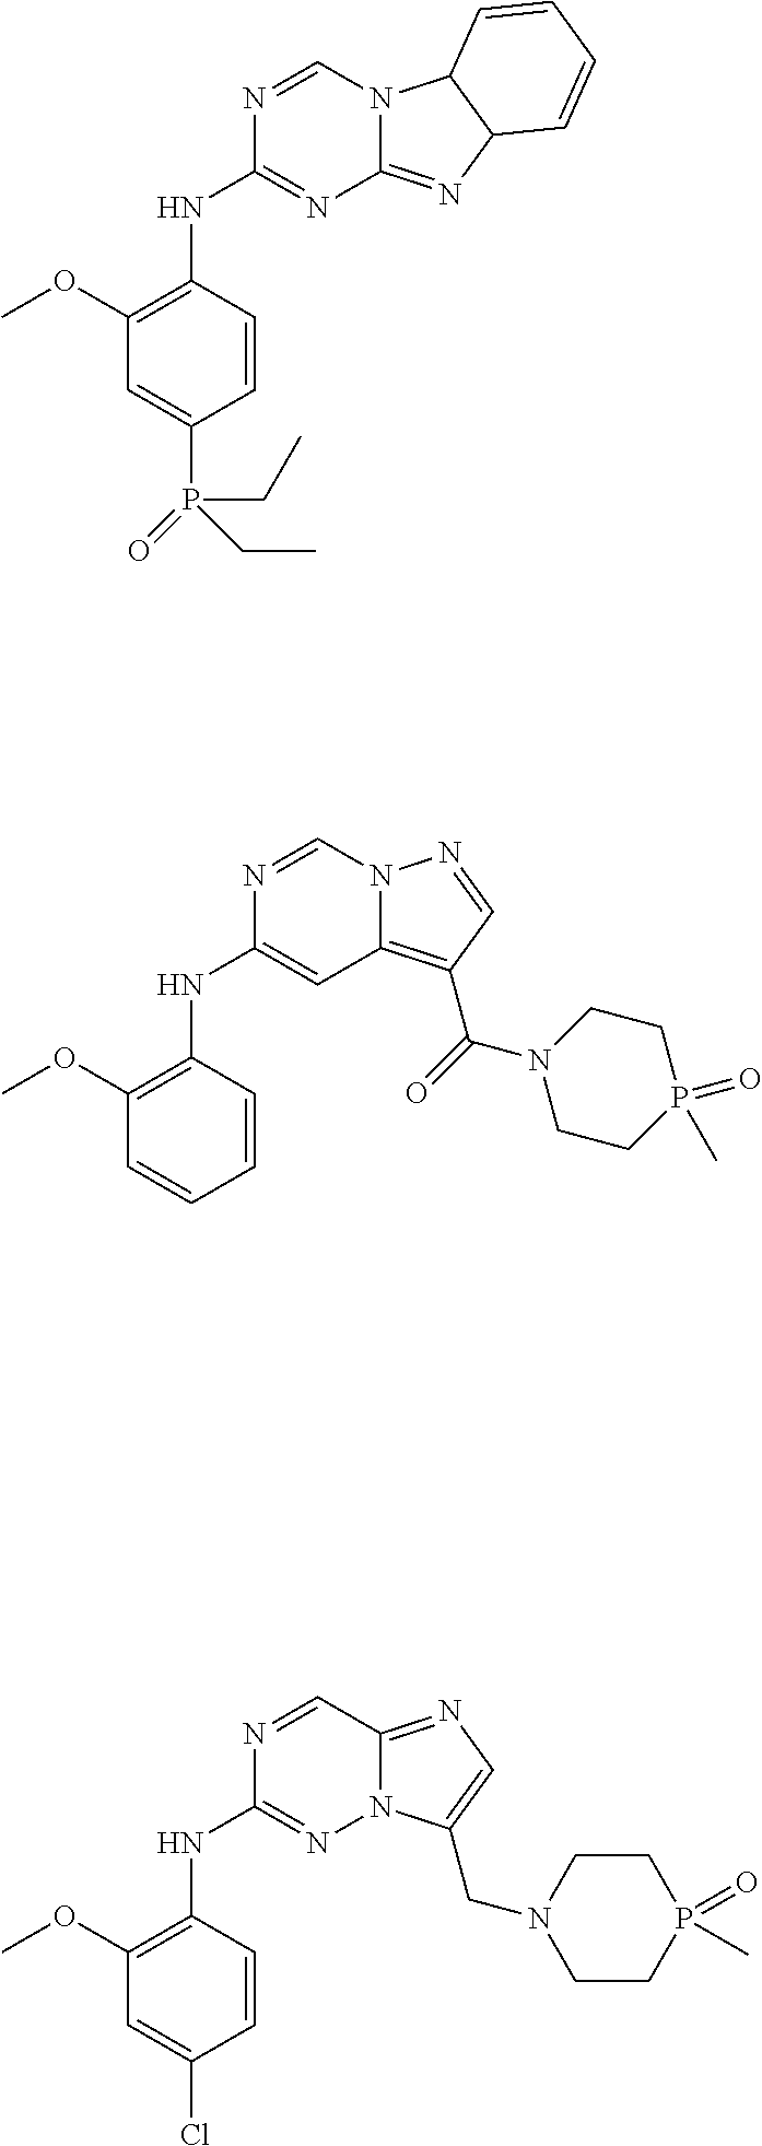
C1(NC2=C(OC)C=C(P(=O)(CC)CC)C=C2)=NC2=NC3C(N2C=N1)C=CC=C3.C1(NC2=C(OC)C=CC=C2)=CC2=C(C(=O)N3CCP(=O)(C)CC3)C=NN2C=N1.C1(NC2=C(OC)C=C(Cl)C=C2)=NN2C(=NC=C2CN2CCP(=O)(C)CC2)C=N1
